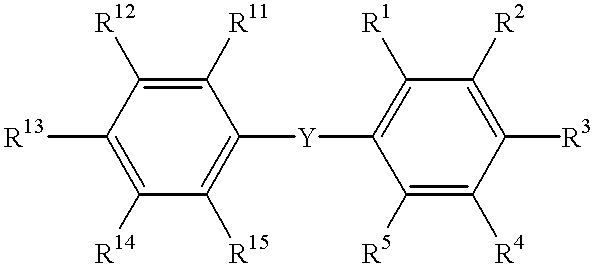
C1([R15])=C([Y]C2=C([R1])C([R2])=C([R3])C([R4])=C2[R5])C([R11])=C([R12])C([R13])=C1[R14]
